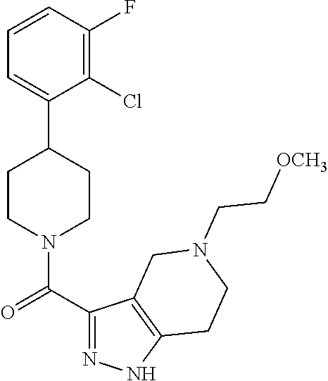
C1=CC(F)=C(Cl)C(C2CCN(C(C3=NNC4=C3CN(CC[OCH3])CC4)=O)CC2)=C1
